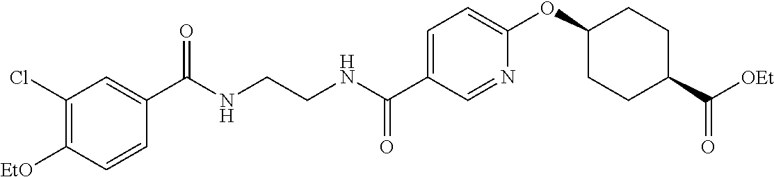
C1=C(C(NCCNC(C2=CC(Cl)=C([EtO])C=C2)=O)=O)C=NC(OC2CCC(C([OEt])=O)CC2)=C1
